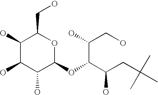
C1(O)C(O)C(O)C(OC(C(CC(C)(C)C)O)C(CO)O)OC1CO
